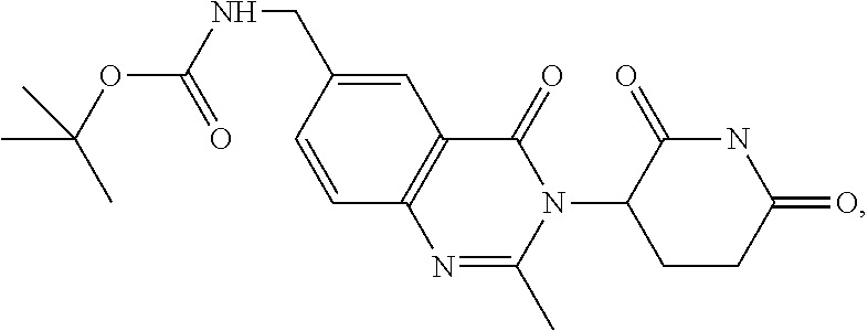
C12=C(C=C(CNC(OC(C)(C)C)=O)C=C1)C(=O)N(C1CCC(=O)NC1=O)C(C)=N2
